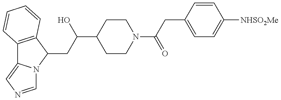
C12=C(C(CC(C3CCN(C(CC4=CC=C([NHSO2Me])C=C4)=O)CC3)O)N3C1=CN=C3)C=CC=C2
